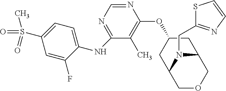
N1=CN=C(NC2=CC=C(S(=O)(C)=O)C=C2F)C(C)=C1OC1CC2N(CC3=NC=CS3)C(COC2)C1
